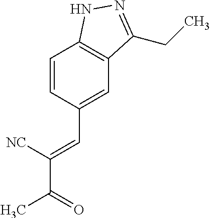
C1=CC(C=C(C(=O)C)[NC])=CC2=C1NN=C2CC
